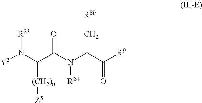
[Y2]N(C(C(=O)N([R24])C(C([R9])=O)C[R8b])[(CH2)n][Z5])[R23]
